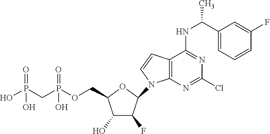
C1(O)C(F)C(N2C3=C(C(NC(C)C4=CC=CC(F)=C4)=NC(Cl)=N3)C=C2)OC1COP(CP(O)(=O)O)(=O)O
